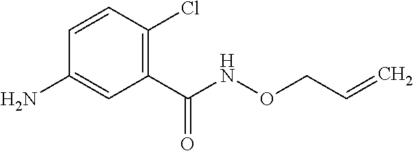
C1(N)=CC(C(NOCC=C)=O)=C(Cl)C=C1
